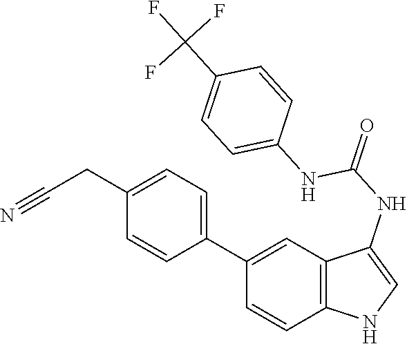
C12=C(C=C(C3=CC=C(CC#N)C=C3)C=C1)C(NC(=O)NC1=CC=C(C(F)(F)F)C=C1)=CN2
